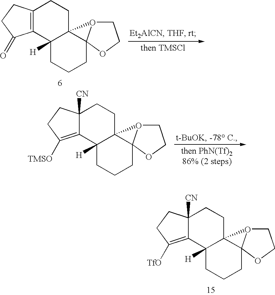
C12=C(C3([H])C4(CC1)O1CCOC41CCC3)C(=O)CC2.C12([CN])C(=C([TMSO])CC1)C1([H])C3(CC2)O2CCOC32CCC1.C12([CN])C(=C([TfO])CC1)C1([H])C3(CC2)O2CCOC32CCC1
